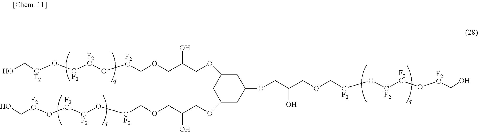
OC[F2C]O[F2C][CF2]O[CF2]COCC(COC1CC(OCC(COC[F2C]O[F2C][CF2]O[CF2]CO)O)CC(OCC(COC[CF2]O[CF2][F2C]O[F2C]CO)O)C1)O
